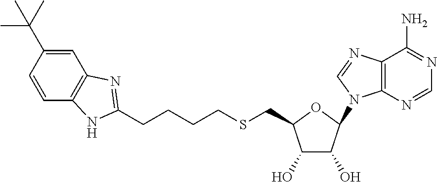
C12=C(N=CN=C1N)N(C1OC(CSCCCCC3=NC4=C(C=CC(C(C)(C)C)=C4)N3)C(O)C1O)C=N2
